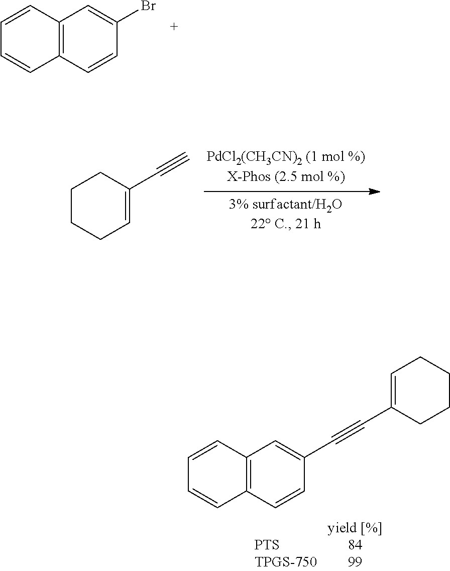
C12=C(C=CC(Br)=C1)C=CC=C2.C1C(C#C)=CCCC1.C12=C(C=CC(C#CC3=CCCCC3)=C1)C=CC=C2
